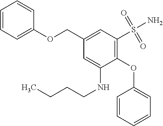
C1=CC=CC=C1OC1=C(S(N)(=O)=O)C=C(COC2=CC=CC=C2)C=C1NCCCC
